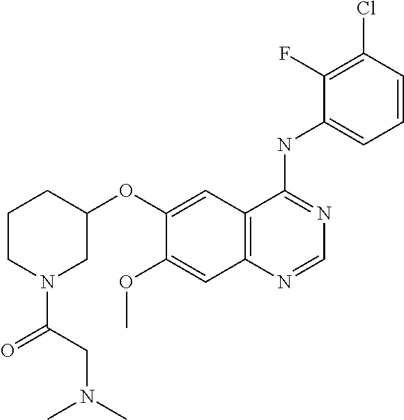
C1(OC2=CC3=C(C=C2OC)N=CN=C3NC2=CC=CC(Cl)=C2F)CCCN(C(=O)CN(C)C)C1
